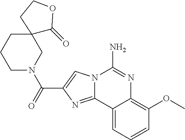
N12C(=NC(C(=O)N3CC4(CCC3)C(=O)OCC4)=C1)C1=CC=CC(OC)=C1N=C2N
